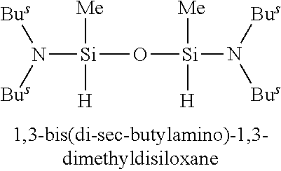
[Si](O[Si](N([Bus])[Bus])([Me])[H])([Me])([H])N([Bus])[Bus]
